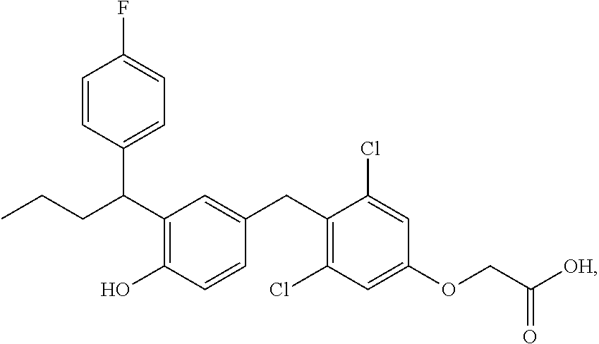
C(C1=C(O)C=CC(CC2=C(Cl)C=C(OCC([OH])=O)C=C2Cl)=C1)(C1=CC=C(F)C=C1)CCC
